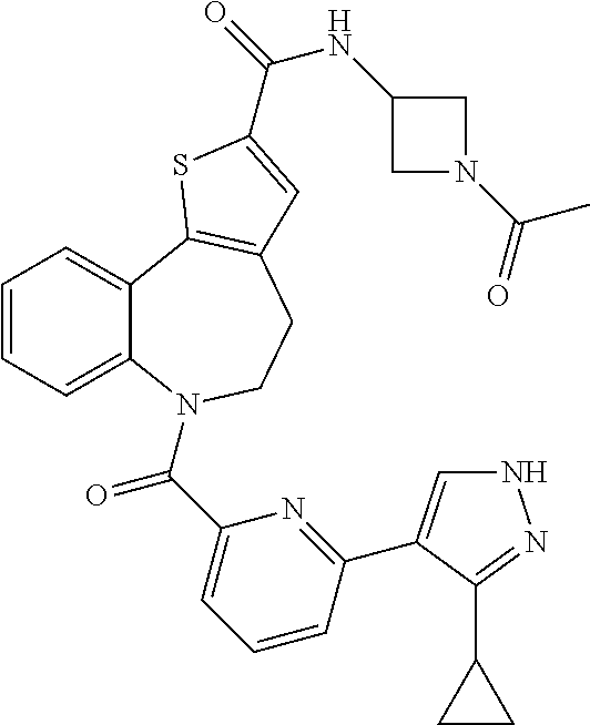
C1=CC=C2C(=C1)C1=C(CCN2C(C2=CC=CC(C3=CNN=C3C3CC3)=N2)=O)C=C(C(=O)NC2CN(C(C)=O)C2)S1
